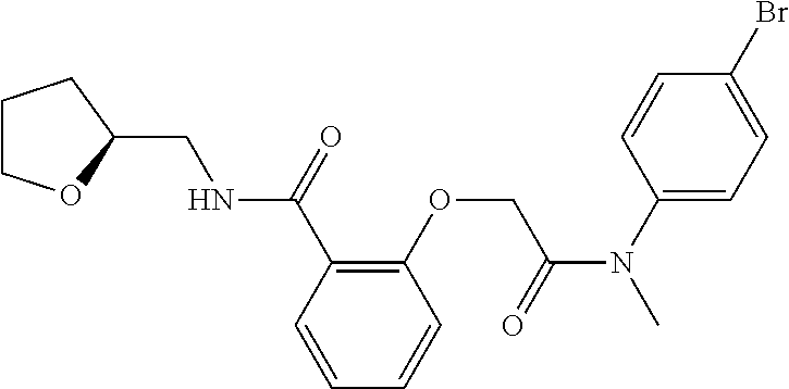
C1(C(NCC2OCCC2)=O)=C(OCC(N(C2=CC=C(Br)C=C2)C)=O)C=CC=C1
